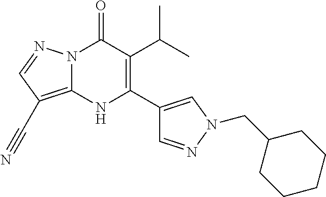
N12C(=C(C#N)C=N1)NC(C1=CN(CC3CCCCC3)N=C1)=C(C(C)C)C2=O
